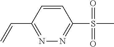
C1=CC(C=C)=NN=C1S(C)(=O)=O
